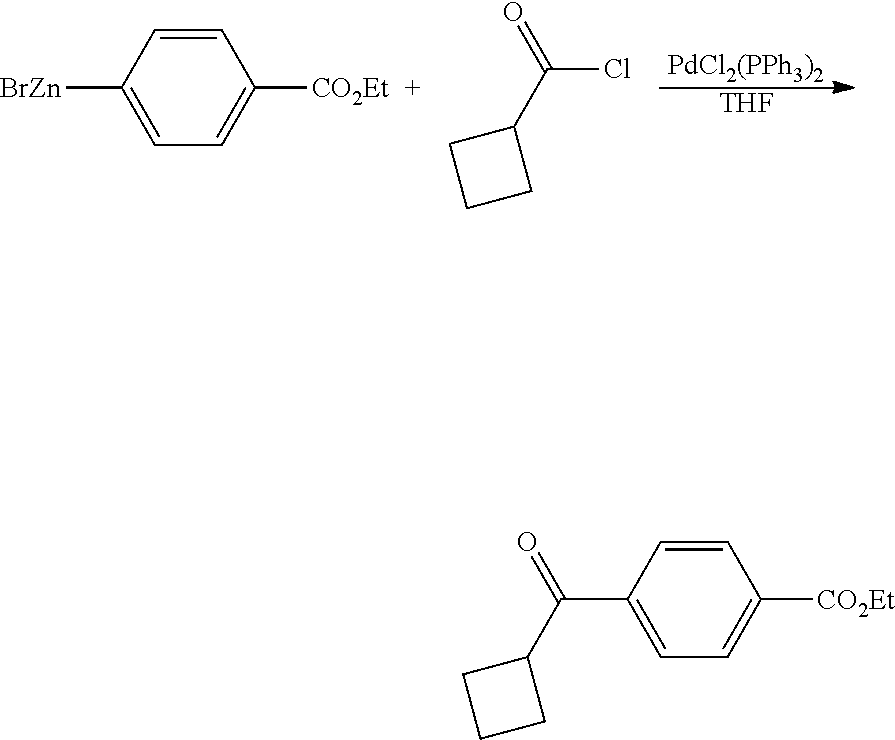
[PdCl2(PPh3)2].[THF].C1=CC([BrZn])=CC=C1[CO2Et].C(Cl)(C1CCC1)=O.C(C1=CC=C([CO2Et])C=C1)(C1CCC1)=O
